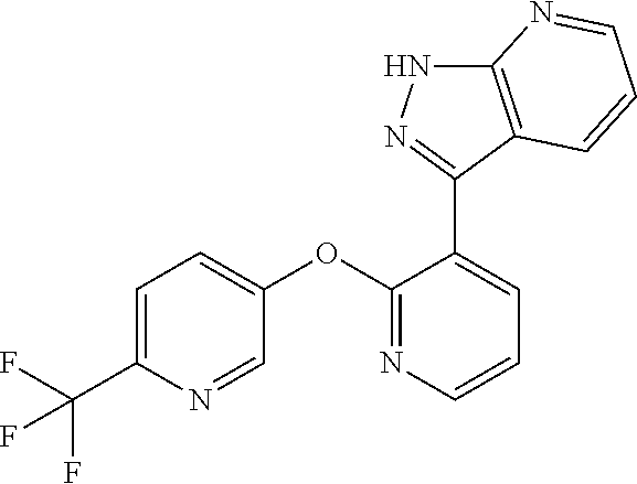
C1=C(C(F)(F)F)N=CC(OC2=NC=CC=C2C2=NNC3=C2C=CC=N3)=C1
